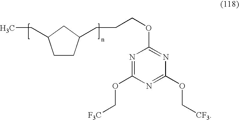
C1CC(CCCOC2=NC(OC[CF3])=NC(OC[F3C])=N2)CC1CC
